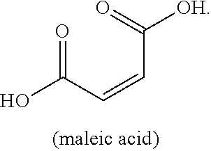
O=C(C=CC([OH])=O)O
